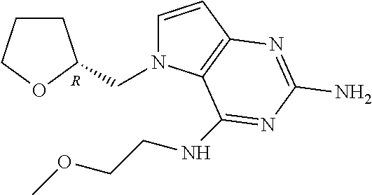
C1CCOC1CN1C=CC2=C1C(NCCOC)=NC(N)=N2.[R]
